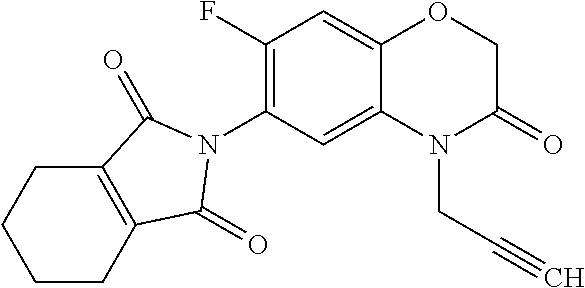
C1(F)=C(N2C(=O)C3=C(CCCC3)C2=O)C=C2C(=C1)OCC(=O)N2CC#C
